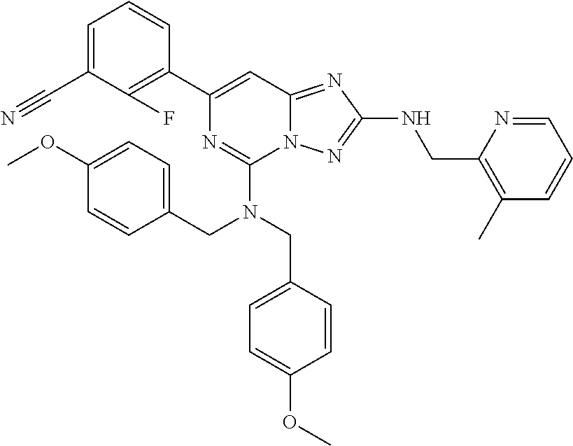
C1=C(C#N)C(F)=C(C2=CC3=NC(NCC4=C(C)C=CC=N4)=NN3C(N(CC3=CC=C(OC)C=C3)CC3=CC=C(OC)C=C3)=N2)C=C1
